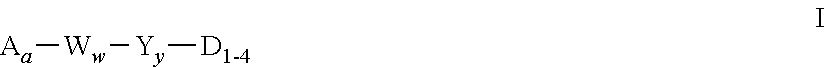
[Aa][Ww][Yy][D1-4]
